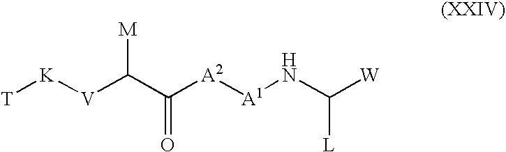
[T][K][V]C(C([A2][A1]NC([L])[W])=O)[M]
